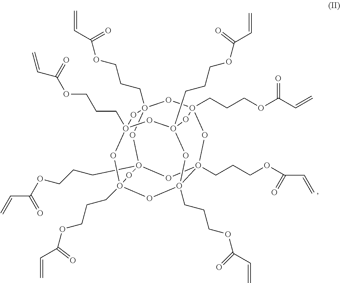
O12(CCCOC(=O)C=C)OO3(CCCOC(C=C)=O)OO4(CCCOC(=O)C=C)OO(CCCOC(C=C)=O)(O1)OO1(CCCOC(C=C)=O)OO(CCCOC(C=C)=O)(OO(CCCOC(=O)C=C)(OO4(CCCOC(=O)C=C)O1)O3)O2
